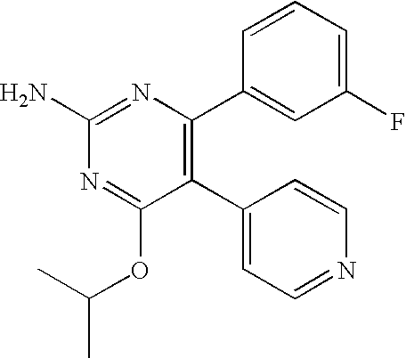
C1(N)=NC(C2=CC(F)=CC=C2)=C(C2=CC=NC=C2)C(OC(C)C)=N1
